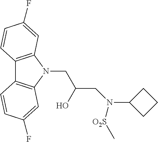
C12=C(N(CC(CN(C3CCC3)[O2S]C)O)C3=C1C=CC(F)=C3)C=C(F)C=C2
